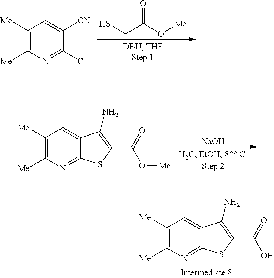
C1([Me])=C([Me])N=C(Cl)C([CN])=C1.O=C(O[Me])CS.C1([Me])=C([Me])N=C2C(=C1)C(N)=C(C(=O)O[Me])S2.[NaOH].C1([Me])=C([Me])N=C2C(=C1)C(N)=C(C(=O)O)S2
